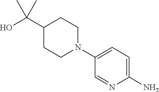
C1=NC(N)=CC=C1N1CCC(C(O)(C)C)CC1
